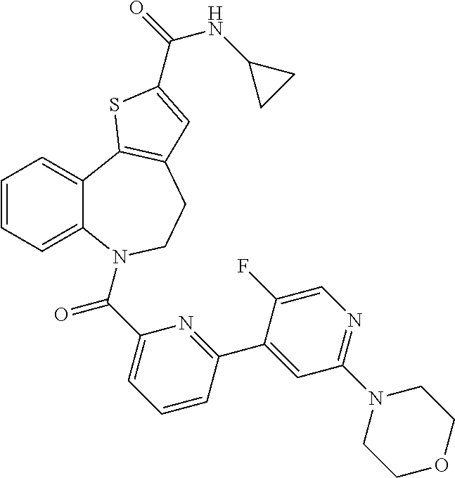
C1=CC=C2C(=C1)C1=C(CCN2C(C2=CC=CC(C3=CC(N4CCOCC4)=NC=C3F)=N2)=O)C=C(C(=O)NC2CC2)S1
